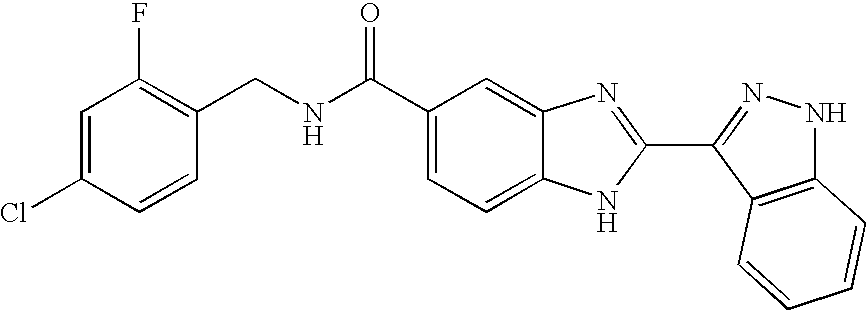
C1(C(NCC2=C(F)C=C(Cl)C=C2)=O)=CC=C2C(=C1)N=C(C1=NNC3=C1C=CC=C3)N2
